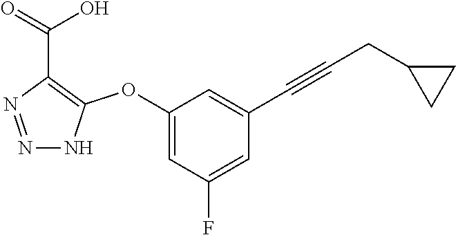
N1=NC(C(=O)O)=C(OC2=CC(F)=CC(C#CCC3CC3)=C2)N1
